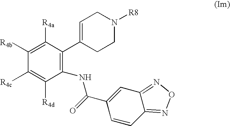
C1([R4b])=C([R4a])C(C2=CCN([R8])CC2)=C(NC(C2=CC3=NON=C3C=C2)=O)C([R4d])=C1[R4c]
